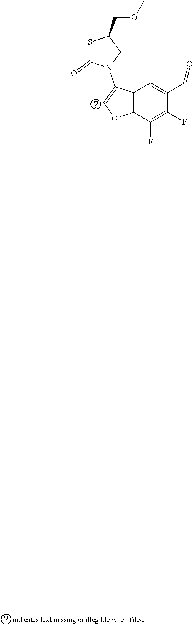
S1C(=O)N(C2=COC3=C2C=C(C=O)C(F)=C3F)CC1COC
